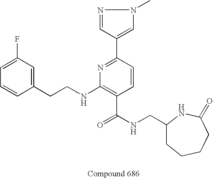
C1=CC(CCNC2=C(C(NCC3CCCCC(=O)N3)=O)C=CC(C3=CN(C)N=C3)=N2)=CC(F)=C1
